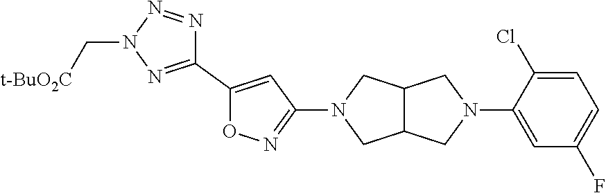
C12C(CN(C3=NOC(C4=NN(C[t-BuO2C])N=N4)=C3)C1)CN(C1=CC(F)=CC=C1Cl)C2
